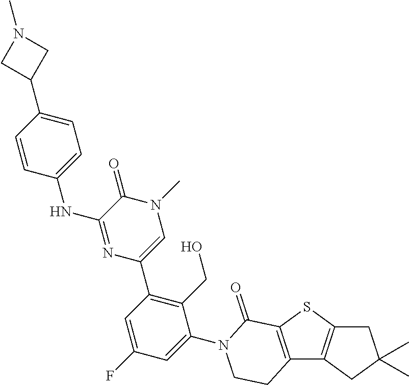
C12=C(C3=C(S1)C(=O)N(C1=CC(F)=CC(C4=CN(C)C(=O)C(NC5=CC=C(C6CN(C)C6)C=C5)=N4)=C1CO)CC3)CC(C)(C)C2
